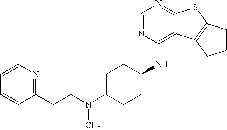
C1=NC(NC2CCC(N(CCC3=NC=CC=C3)C)CC2)=C2C(=N1)SC1=C2CCC1
